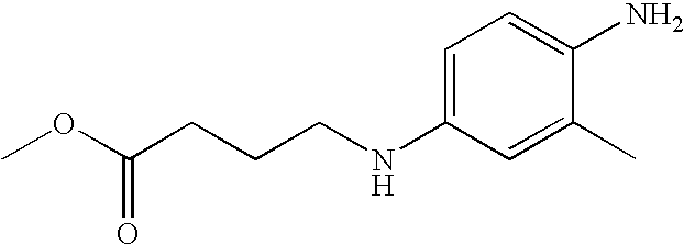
C1=C(NCCCC(OC)=O)C=C(C)C(N)=C1
